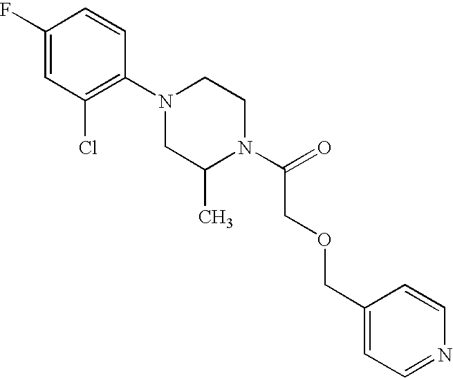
C1(F)=CC(Cl)=C(N2CC(C)N(C(=O)COCC3=CC=NC=C3)CC2)C=C1
